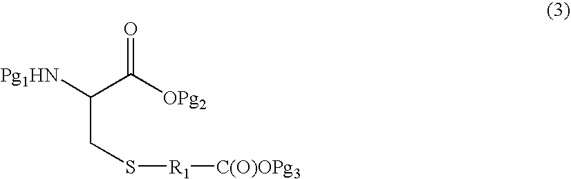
[Pg1HN]C(C([OPg2])=O)CS[R1][C(O)OPg3]
